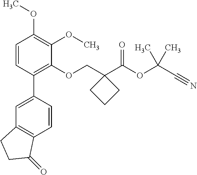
C1=CC(C2=CC3=C(C=C2)C(=O)CC3)=C(OCC2(C(OC(C#N)(C)C)=O)CCC2)C(OC)=C1OC
